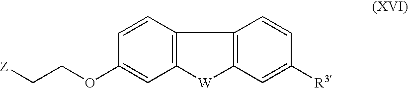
C12=C(C3=C([W]1)C=C(OCC[Z])C=C3)C=CC([R3])=C2
